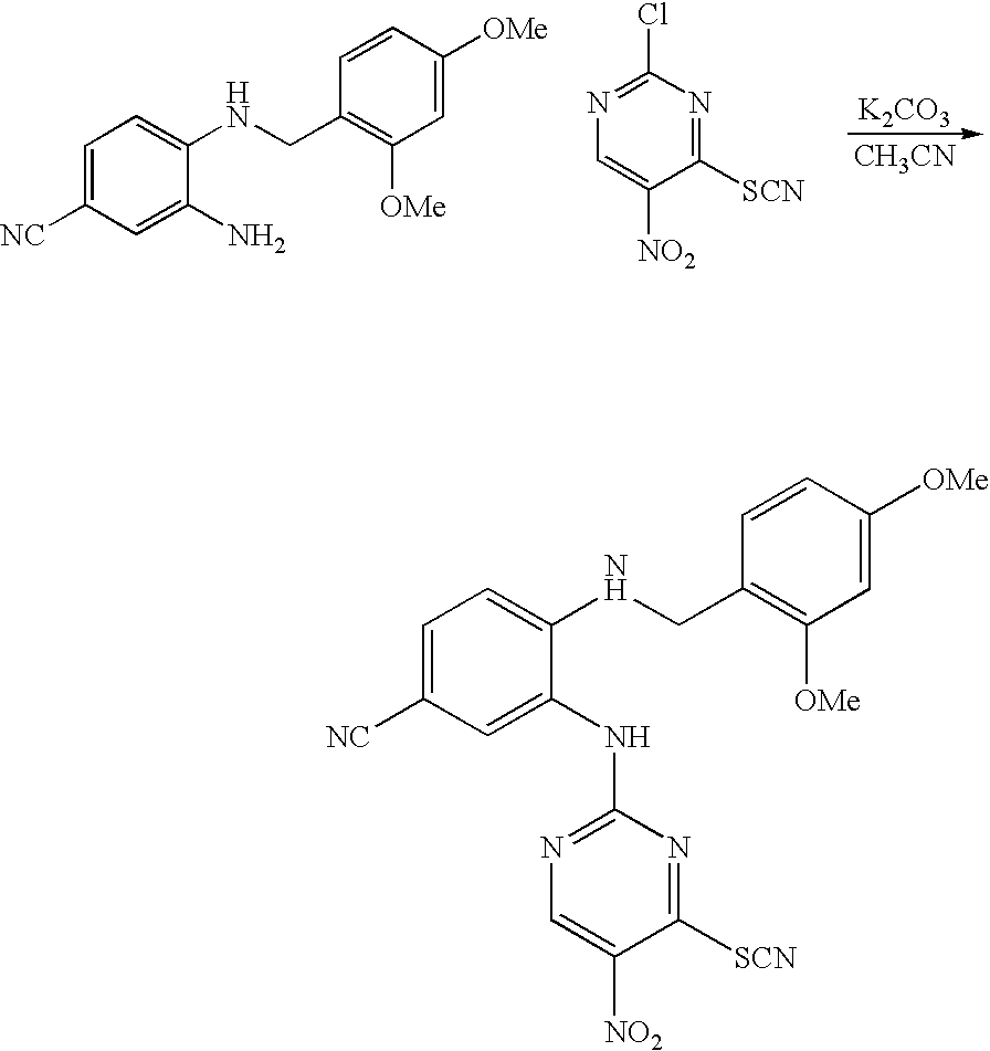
[CH3CN].[K2CO3].C1=C([NC])C=C(N)C(NCC2=C([OMe])C=C([OMe])C=C2)=C1.C1=C([NO2])C([SCN])=NC(Cl)=N1.C1=C([NC])C=C(NC2=NC=C([NO2])C([SCN])=N2)C(NCC2=C([OMe])C=C([OMe])C=C2)=C1
